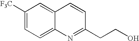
C1([F3C])=CC=C2C(=C1)C=CC(CCO)=N2
